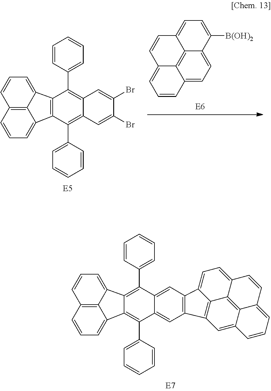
C12=C(C3=CC=CC=C3)C3=CC4=C(C=C3C(C3=CC=CC=C3)=C1C1=CC=CC3=C1C2=CC=C3)C1=C2C3=C5C(=C1)C=CC=C5C=CC3=CC=C24.C12=C(C3=CC=CC4=C3C1=CC=C4)C(C1=CC=CC=C1)=C1C(=C2C2=CC=CC=C2)C=C(Br)C(Br)=C1.C12=CC=C3C4=C1C(=CC=C2)C=CC4=CC=C3[B(OH)2]
